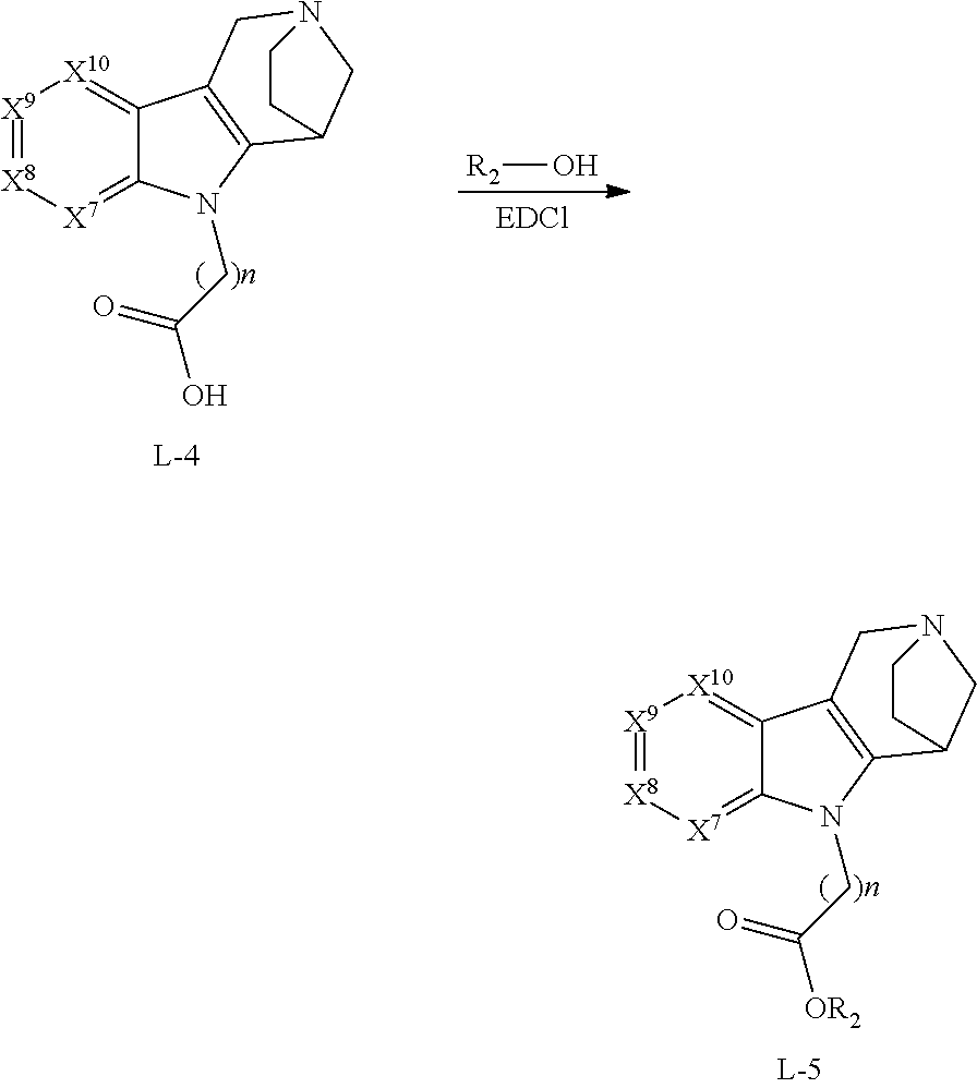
[X9]1=[X8][X7]=C2C(=[X10]1)C1=C(N2CC([OR2])=O)C2CN(C1)CC2.[X9]1=[X8][X7]=C2C(=[X10]1)C1=C(N2CC(O)=O)C2CN(C1)CC2.[R2]O
